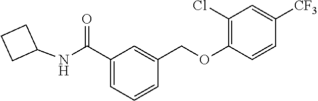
C1(C(NC2CCC2)=O)=CC=CC(COC2=C(Cl)C=C([CF3])C=C2)=C1
